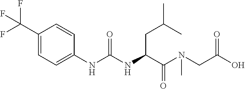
C1(C(F)(F)F)=CC=C(NC(=O)NC(CC(C)C)C(=O)N(CC(=O)O)C)C=C1
